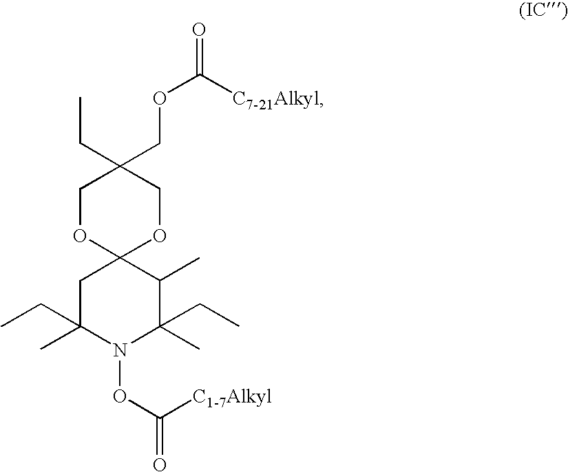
C1OC2(OCC1(COC(=O)[C7-21Alkyl])CC)CC(C)(CC)N(OC([C1-7Alkyl])=O)C(C)(CC)C2C
